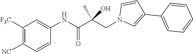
C1([NC])=C([F3C])C=C(NC(C(CN2C=C(C3=CC=CC=C3)C=C2)(C)O)=O)C=C1
